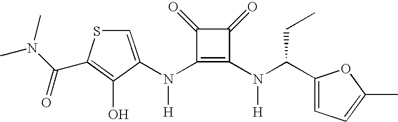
N(C1=C(N(C(C2=CC=C(C)O2)CC)[H])C(=O)C1=O)([H])C1=CSC(C(N(C)C)=O)=C1O
